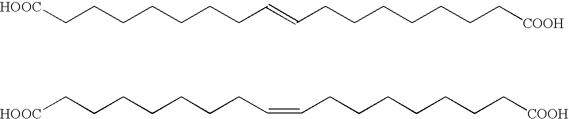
[HOOC]CCCCCCCC=CCCCCCCC[COOH].[HOOC]CCCCCCCC=CCCCCCCC[COOH]
